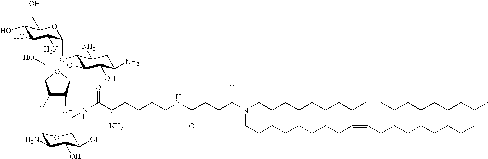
C1(OC2C(N)C(O)C(O)C(CNC(=O)C(CCCCNC(CCC(N(CCCCCCCCC=CCCCCCCCC)CCCCCCCCC=CCCCCCCCC)=O)=O)N)O2)C(CO)OC(OC2C(OC3C(N)C(O)C(O)C(CO)O3)C(N)CC(N)C2O)C1O
